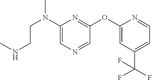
C1(N(CCNC)C)=CN=CC(OC2=CC(C(F)(F)F)=CC=N2)=N1
